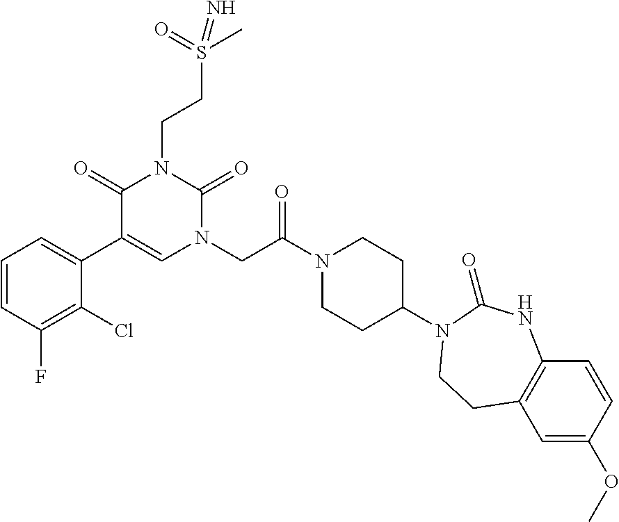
C1=CC(F)=C(Cl)C(C2=CN(CC(N3CCC(N4C(=O)NC5=C(C=C(OC)C=C5)CC4)CC3)=O)C(=O)N(CCS(C)(=O)=N)C2=O)=C1
